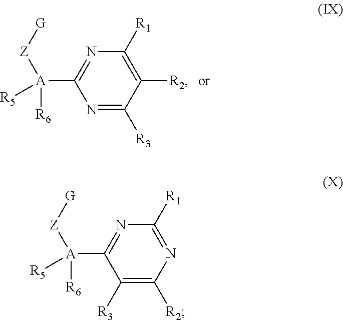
N1=C([A]([Z][G])([R6])[R5])N=C([R3])C([R2])=C1[R1].N1=C([A]([Z][G])([R6])[R5])C([R3])=C([R2])N=C1[R1]
